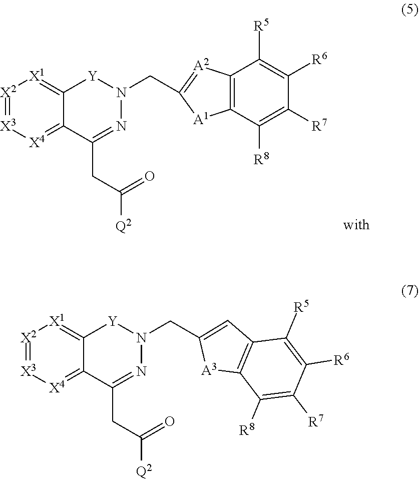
N1=C(CC(=O)[Q2])C2=[X4][X3]=[X2][X1]=C2[Y]N1CC1=[A2]C2=C(C([R8])=C([R7])C([R6])=C2[R5])[A1]1.N1=C(CC(=O)[Q2])C2=[X4][X3]=[X2][X1]=C2[Y]N1CC1=CC2=C([A3]1)C([R8])=C([R7])C([R6])=C2[R5]
